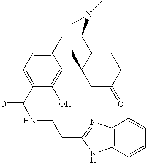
N(C(=O)C1=CC=C2C(=C1O)C13C(C(C2)N(C)CC1)CCC(=O)C3)CCC1=NC2=C(N1)C=CC=C2
